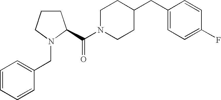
C1CCN(CC2=CC=CC=C2)C1C(N1CCC(CC2=CC=C(F)C=C2)CC1)=O
